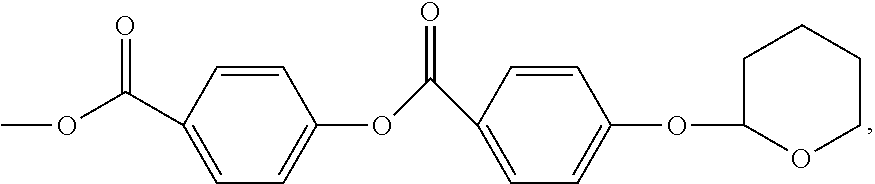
COC(C1=CC=C(OC(C2=CC=C(OC3OCCCC3)C=C2)=O)C=C1)=O
